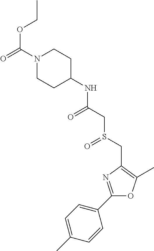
N1(C(=O)OCC)CCC(NC(CS(CC2=C(C)OC(C3=CC=C(C)C=C3)=N2)=O)=O)CC1
